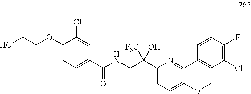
C1(OCCO)=CC=C(C(NCC(C2=CC=C(OC)C(C3=CC(Cl)=C(F)C=C3)=N2)([F3C])O)=O)C=C1Cl
